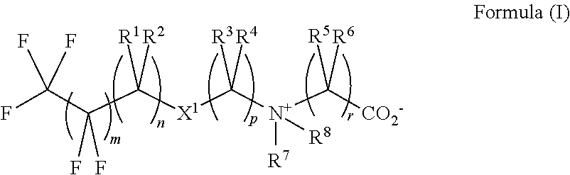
FC(C(C([X1]C([N+](C([CO2-])([R5])[R6])([R7])[R8])([R3])[R4])([R1])[R2])(F)F)(F)F
